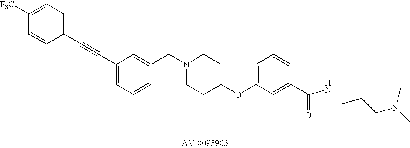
C1(CN2CCC(OC3=CC=CC(C(NCCCN(C)C)=O)=C3)CC2)=CC(C#CC2=CC=C([F3C])C=C2)=CC=C1
